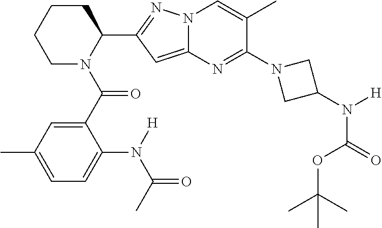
C1N(C(C2=CC(C)=CC=C2N([H])C(C)=O)=O)C(C2=NN3C(=C2)N=C(N2CC(N(C(=O)OC(C)(C)C)[H])C2)C(C)=C3)CCC1
